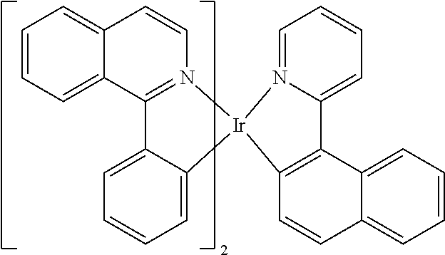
C12=CC=CC=C1C1=N(C=C2)[Ir]2(C3=CC=CC=C13)C1=C(C3=CC=CC=C3C=C1)C1=CC=CC=N21
